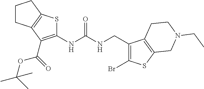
C1CC2=C(C1)SC(NC(NCC1=C(Br)SC3=C1CCN(CC)C3)=O)=C2C(OC(C)(C)C)=O
